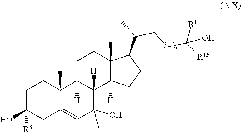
C12=CC(O)(C)C3([H])C([H])(C1(C)CCC(O)([R3])C2)CCC1(C)C(C(CCC(O)([R1B])[R1A])C)CCC13[H]
